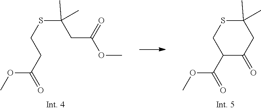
S(C(CC(OC)=O)(C)C)CCC(=O)OC.S1C(C)(C)CC(=O)C(C(=O)OC)C1
